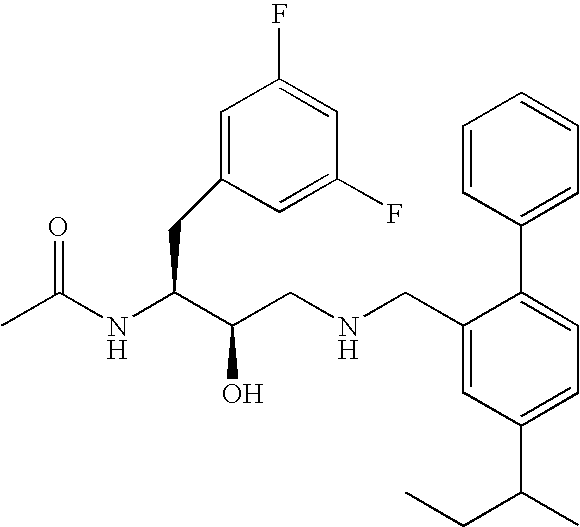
CC(NC(C(CNCC1=CC(C(C)CC)=CC=C1C1=CC=CC=C1)O)CC1=CC(F)=CC(F)=C1)=O
